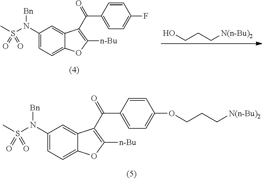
C1(N(S(C)(=O)=O)[Bn])=CC=C2C(=C1)C(C(C1=CC=C(OCCC[N(n-Bu)2])C=C1)=O)=C([n-Bu])O2.OCCC[N(n-Bu)2].C1(N(S(C)(=O)=O)[Bn])=CC=C2C(=C1)C(C(C1=CC=C(F)C=C1)=O)=C([n-Bu])O2
